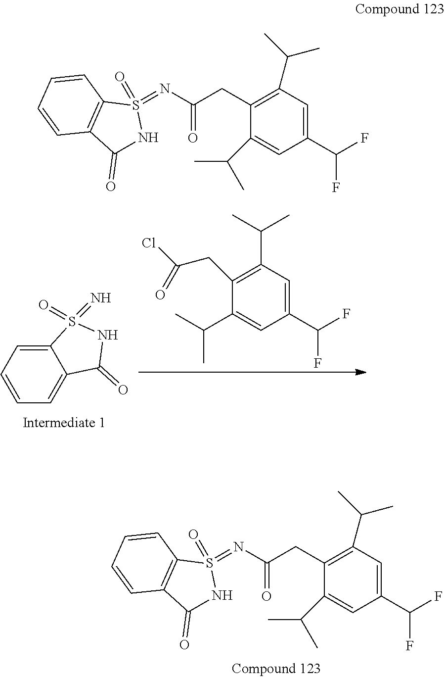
C12=CC=CC=C1C(=O)NS2(=N)=O.C1(C(F)F)=CC(C(C)C)=C(CC(Cl)=O)C(C(C)C)=C1.C1(C(F)F)=CC(C(C)C)=C(CC(N=S2(=O)NC(=O)C3=C2C=CC=C3)=O)C(C(C)C)=C1.C1(C(F)F)=CC(C(C)C)=C(CC(N=S2(=O)NC(=O)C3=C2C=CC=C3)=O)C(C(C)C)=C1
